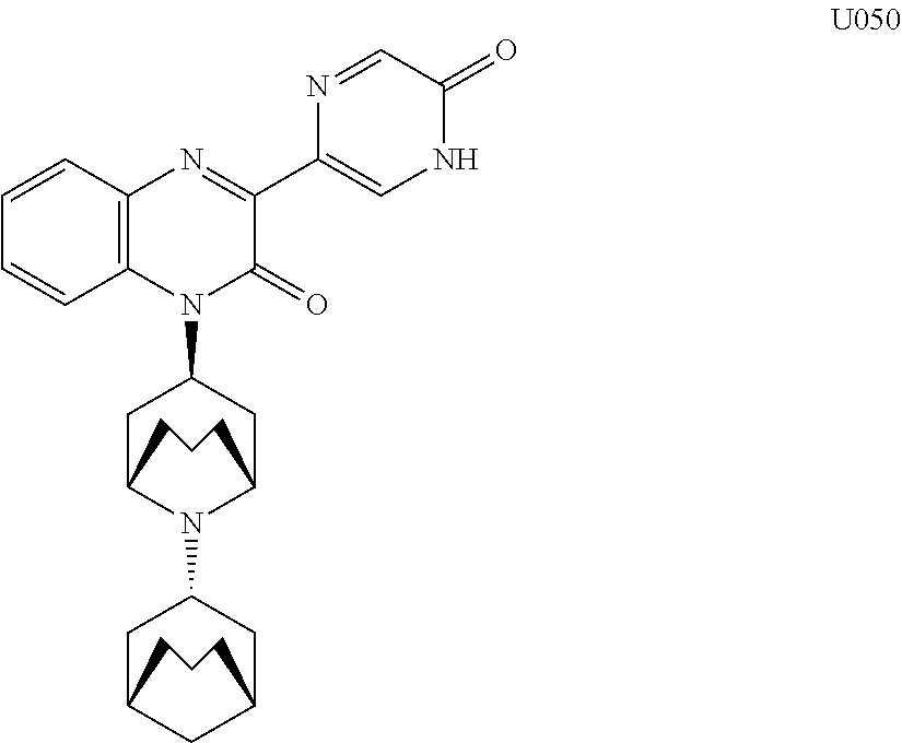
C12=C(N=C(C3=CNC(=O)C=N3)C(=O)N1C1CC3N(C4CC5CC(C4)CCC5)C(C1)CCC3)C=CC=C2
